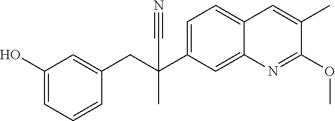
C1=C2C(=CC=C1C(CC1=CC(O)=CC=C1)(C#N)C)C=C(C)C(OC)=N2
